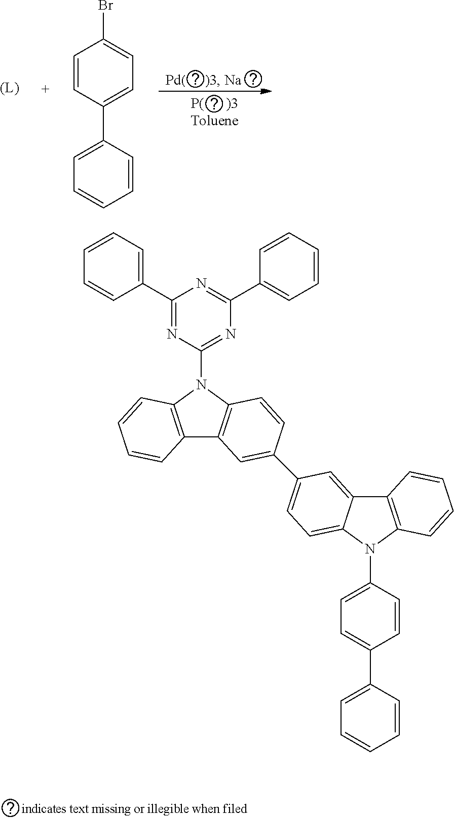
C1=CC(C2=CC=CC=C2)=CC=C1Br.C12=C(N(C3=NC(C4=CC=CC=C4)=NC(C4=CC=CC=C4)=N3)C3=C1C=C(C1=CC=C4C(=C1)C1=C(N4C4=CC=C(C5=CC=CC=C5)C=C4)C=CC=C1)C=C3)C=CC=C2
